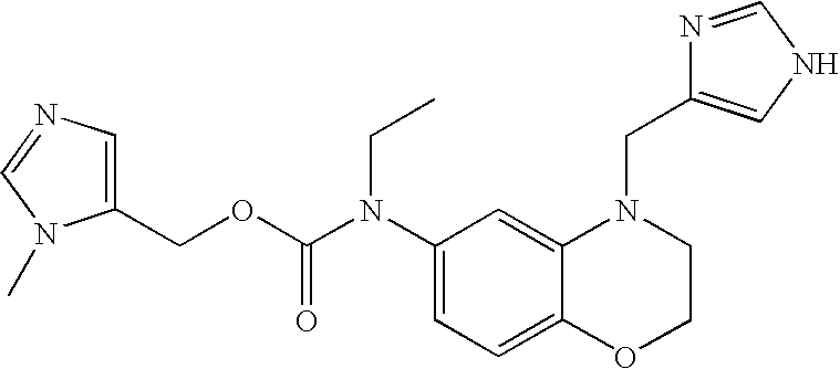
C1(N(C(OCC2=CN=CN2C)=O)CC)=CC=C2C(=C1)N(CC1=CNC=N1)CCO2
